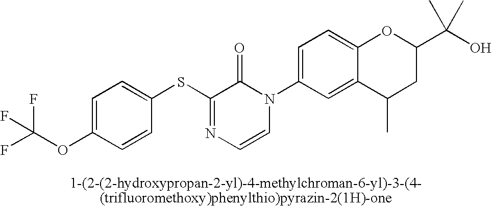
S(C1=NC=CN(C2=CC=C3C(=C2)C(C)CC(C(O)(C)C)O3)C1=O)C1=CC=C(OC(F)(F)F)C=C1
